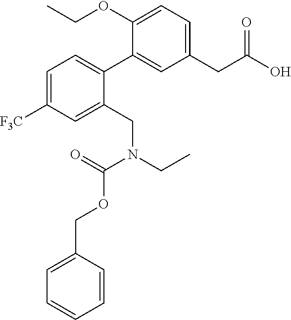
CCOC1=CC=C(CC(O)=O)C=C1C1=CC=C([F3C])C=C1CN(CC)C(OCC1=CC=CC=C1)=O
